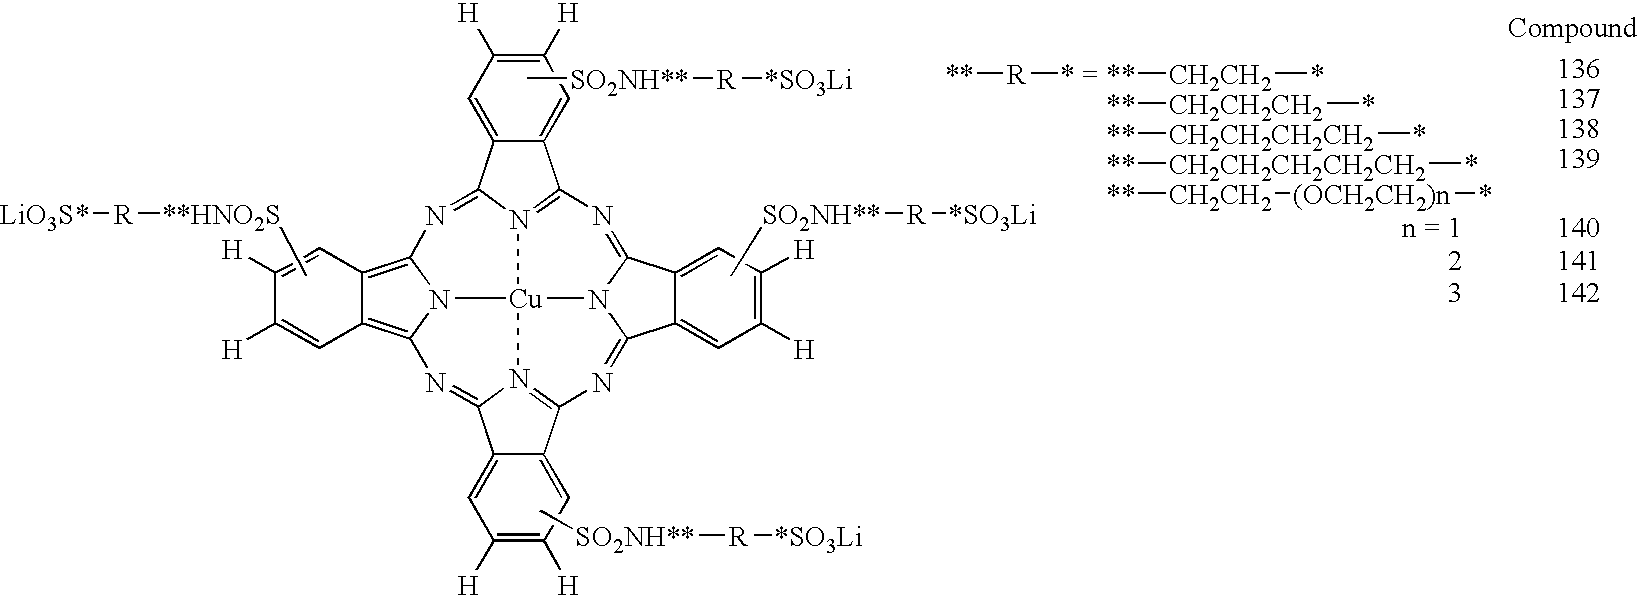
C[SO2NH**][R][*SO3Li].C[**HNO2S][R][LiO3S*].C[SO2NH**][R][*SO3Li].C12=C3N4C(=C1C=C([H])C([H])=C2)N=C1C2=CC([H])=C([H])C=C2C2=N1[Cu]41N4=C(C5=CC([H])=C([H])C=C5C4=N3)N=C3C4=CC([H])=C([H])C=C4C(=N2)N31.C[SO2NH**][R][*SO3Li].[R]([**])[* =].[CH2CH2]([**])*.[CH2CH2CH2]([**])*.[CH2CH2CH2CH2]([**])*.[CH2CH2CH2CH2CH2]([**])*.[CH2CH2]([**])[(OCH2CH2)n]*
